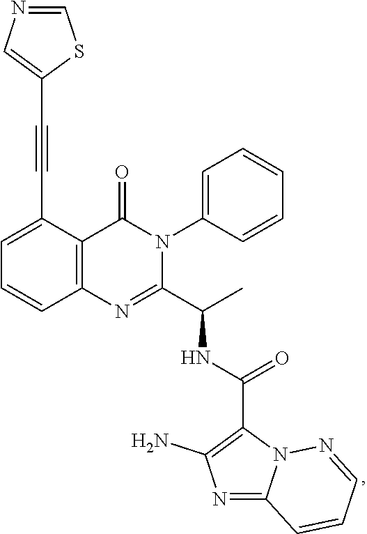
C(C1=CC=CC2=C1C(=O)N(C1=CC=CC=C1)C(C(C)NC(C1=C(N)N=C3N1N=CC=C3)=O)=N2)#CC1=CN=CS1
